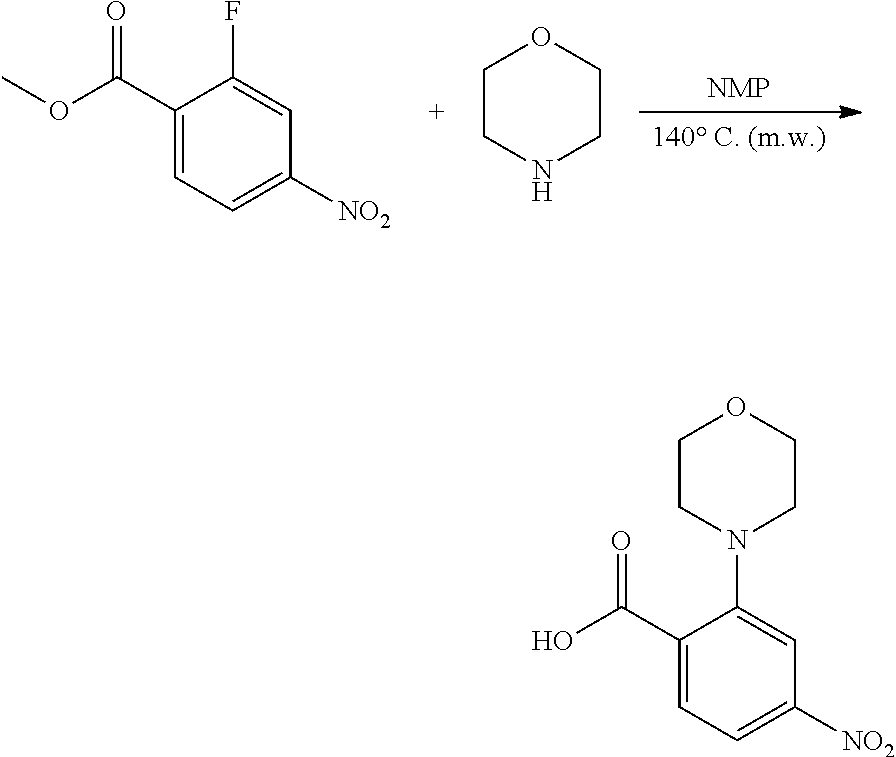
[NMP].[140 C. (m.w.)].C1(C(OC)=O)=CC=C([NO2])C=C1F.C1CNCCO1.C1(C(O)=O)=CC=C([NO2])C=C1N1CCOCC1
